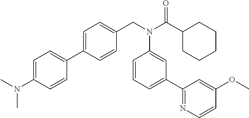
C1=C(C2=CC=C(N(C)C)C=C2)C=CC(CN(C(C2CCCCC2)=O)C2=CC(C3=NC=CC(OC)=C3)=CC=C2)=C1
